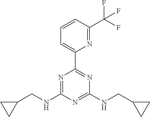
N1=C(NCC2CC2)N=C(NCC2CC2)N=C1C1=CC=CC(C(F)(F)F)=N1
